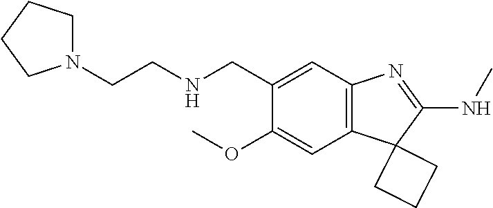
C1(OC)=CC2=C(C=C1CNCCN1CCCC1)N=C(NC)C21CCC1
